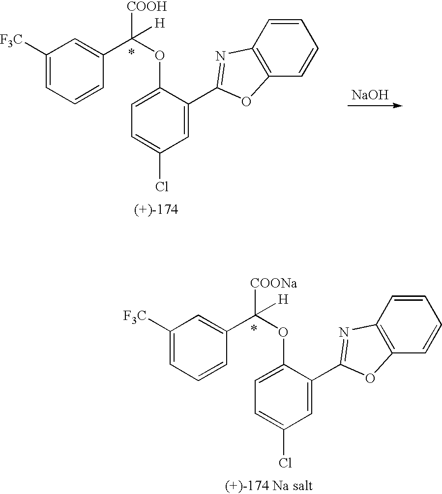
C1([F3C])=CC=CC(C(OC2=CC=C(Cl)C=C2C2=NC3=C(O2)C=CC=C3)([COONa])[H])=C1.C1([F3C])=CC=CC(C(OC2=CC=C(Cl)C=C2C2=NC3=C(O2)C=CC=C3)([COOH])[H])=C1.[NaOH]
